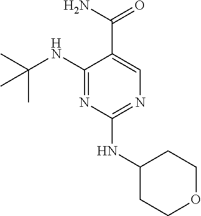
C1(NC(C)(C)C)=NC(NC2CCOCC2)=NC=C1C(N)=O
